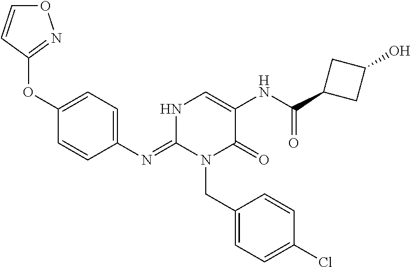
O(C1=CC=C(N=C2N(CC3=CC=C(Cl)C=C3)C(=O)C(NC(C3CC(O)C3)=O)=CN2)C=C1)C1=NOC=C1
